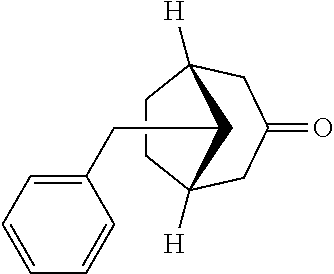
C1CC2([H])CC(=O)CC1([H])C2CC1=CC=CC=C1
